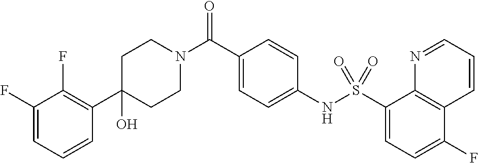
C1(C2=C(F)C(F)=CC=C2)(O)CCN(C(C2=CC=C(NS(C3=CC=C(F)C4=C3N=CC=C4)(=O)=O)C=C2)=O)CC1
